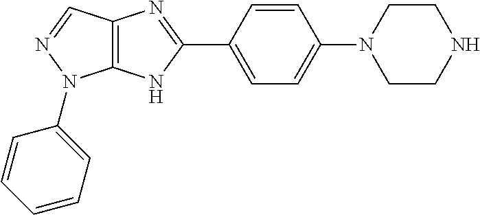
C1=CC(C2=NC3=C(N2)N(C2=CC=CC=C2)N=C3)=CC=C1N1CCNCC1
